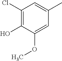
C1(Cl)=C(O)C(OC)=CC(C)=C1
